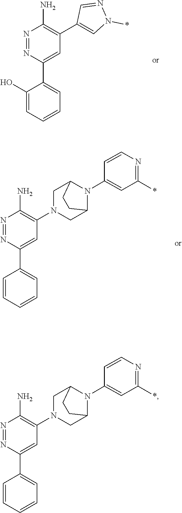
C1(O)=CC=CC=C1C1=CC(C2=CN(*)N=C2)=C(N)N=N1.C1=CC=CC=C1C1=CC(N2CC3N(C4=CC(*)=NC=C4)C(C2)CC3)=C(N)N=N1.C1=CC=CC=C1C1=CC(N2CC3N(C4=CC(*)=NC=C4)C(C2)CC3)=C(N)N=N1
